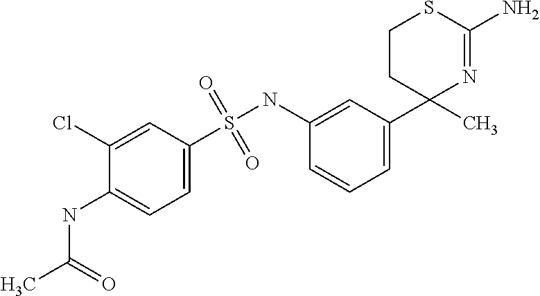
C1=C(S(NC2=CC(C3(C)N=C(N)SCC3)=CC=C2)(=O)=O)C=C(Cl)C(NC(C)=O)=C1
